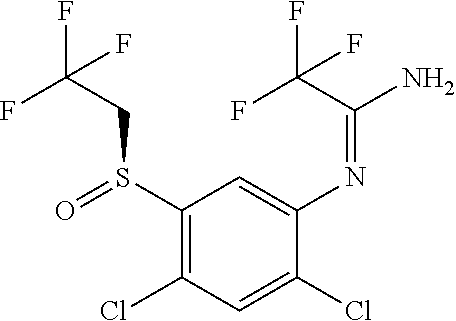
S(C1=C(Cl)C=C(Cl)C(N=C(C(F)(F)F)N)=C1)(=O)CC(F)(F)F
